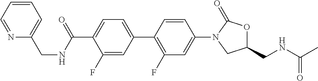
C1(CNC(C2=CC=C(C3=C(F)C=C(N4CC(CNC(C)=O)OC4=O)C=C3)C=C2F)=O)=CC=CC=N1
